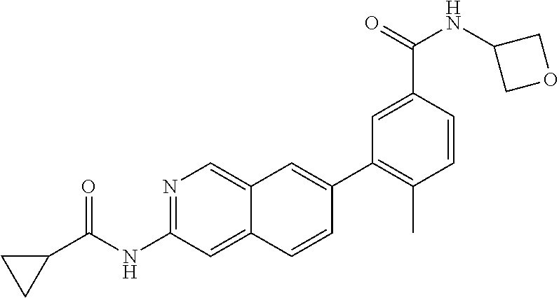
N1=C(NC(C2CC2)=O)C=C2C(=C1)C=C(C1=C(C)C=CC(C(=O)NC3COC3)=C1)C=C2
